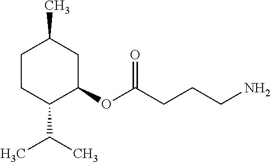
C1CC(C(C)C)C(OC(CCCN)=O)CC1C
